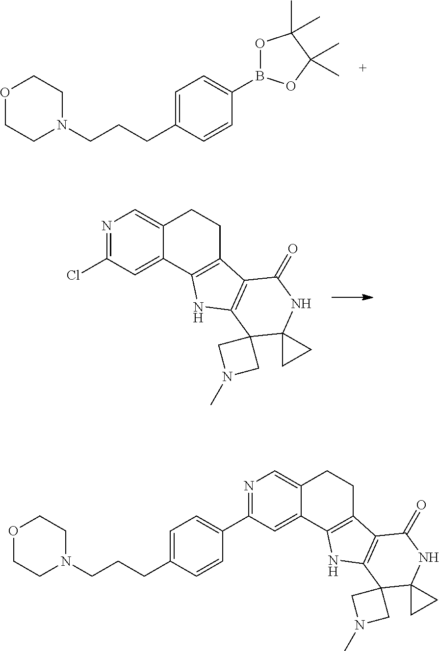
C12=CN=C(Cl)C=C1C1=C(CC2)C2=C(N1)C1(C3(NC2=O)CC3)CN(C)C1.O1CCN(CCCC2=CC=C(B3OC(C)(C)C(C)(C)O3)C=C2)CC1.C12=CN=C(C3=CC=C(CCCN4CCOCC4)C=C3)C=C1C1=C(CC2)C2=C(N1)C1(C3(NC2=O)CC3)CN(C)C1
